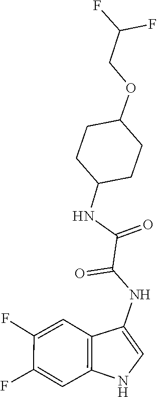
C(COC1CCC(NC(C(NC2=CNC3=C2C=C(F)C(F)=C3)=O)=O)CC1)(F)F
